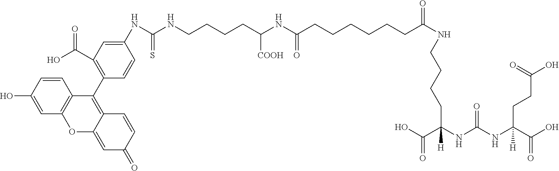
C1=CC(O)=CC2=C1C(C1=C(C(=O)O)C=C(NC(=S)NCCCCC([COOH])NC(=O)CCCCCCC(=O)NCCCCC(C(=O)O)(NC(=O)NC(CCC(=O)O)(C(=O)O)[H])[H])C=C1)=C1C(=CC(=O)C=C1)O2
